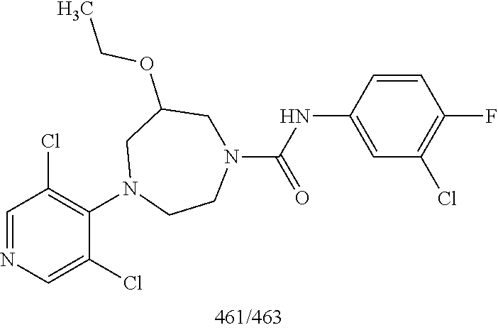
C1=NC=C(Cl)C(N2CCN(C(NC3=CC(Cl)=C(F)C=C3)=O)CC(OCC)C2)=C1Cl
